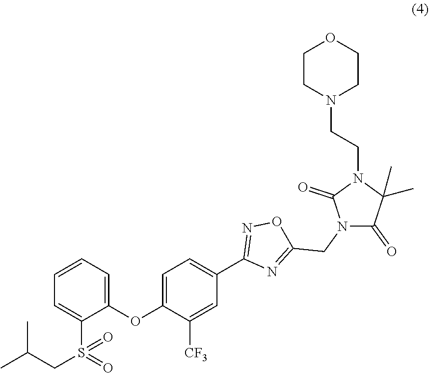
C1(OC2=CC=C(C3=NOC(CN4C(=O)C(C)(C)N(CCN5CCOCC5)C4=O)=N3)C=C2[CF3])=CC=CC=C1S(=O)(CC(C)C)=O
